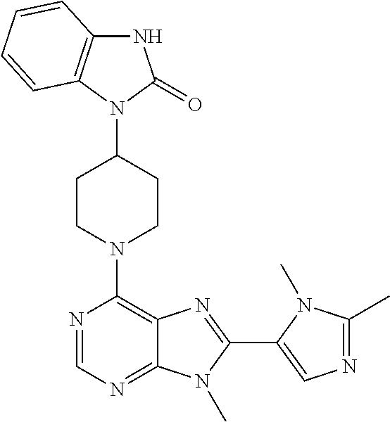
N1C2=C(N(C3CCN(C4=C5C(=NC=N4)N(C)C(C4=CN=C(C)N4C)=N5)CC3)C1=O)C=CC=C2
